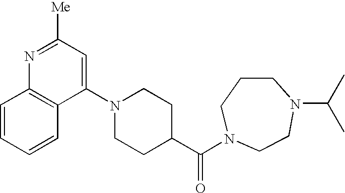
C12=C(C(N3CCC(C(=O)N4CCCN(C(C)C)CC4)CC3)=CC([Me])=N1)C=CC=C2
